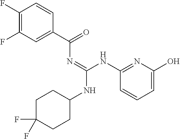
C1(F)=C(F)C=C(C(=O)N=C(NC2CCC(F)(F)CC2)NC2=NC(O)=CC=C2)C=C1
